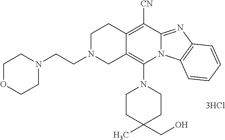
[3HCl].C12=C([CN])C3=NC4=C(N3C(N3CCC(C)(CO)CC3)=C1CN(CCN1CCOCC1)CC2)C=CC=C4
